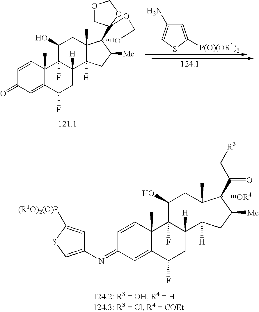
C1=CC2(C)C(=CC1=O)C(F)CC1([H])C2(F)C(O)CC2(C)C1([H])CC([Me])C21OCOC12COCO2.C1=C([P(O)(OR1)2])SC=C1N.C1=CC2(C)C(=CC1=NC1=CSC([(R1O)2(O)P])=C1)C(F)CC1([H])C2(F)C(O)CC2(C)C1([H])CC([Me])C2([OR4])C(=O)C[R3]
